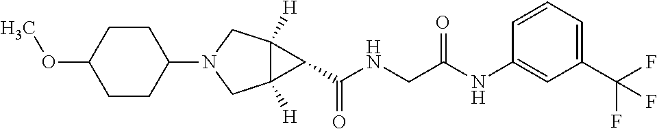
C12([H])C([H])(CN(C3CCC(OC)CC3)C1)C2C(NCC(NC1=CC(C(F)(F)F)=CC=C1)=O)=O
